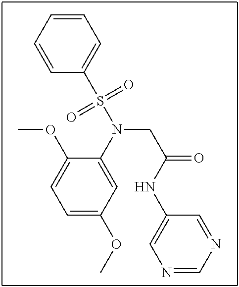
C1=C(OC)C=C(N(S(C2=CC=CC=C2)(=O)=O)CC(=O)NC2=CN=CN=C2)C(OC)=C1
